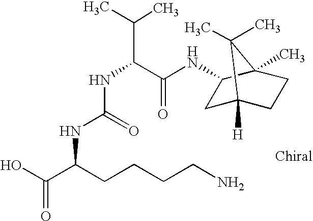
C(C(NC1CC2([H])CCC1(C)C2(C)C)=O)(C(C)C)NC(NC(C(O)=O)CCCCN)=O
